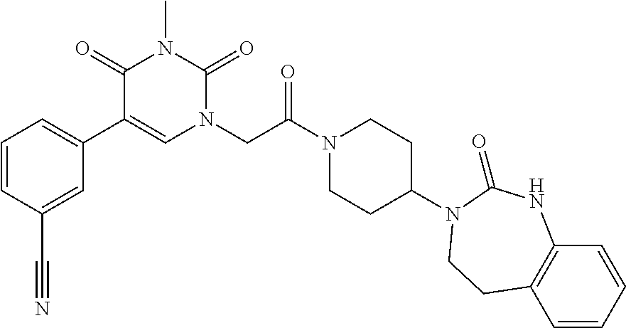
C1=CC(C#N)=CC(C2=CN(CC(N3CCC(N4C(=O)NC5=C(C=CC=C5)CC4)CC3)=O)C(=O)N(C)C2=O)=C1
